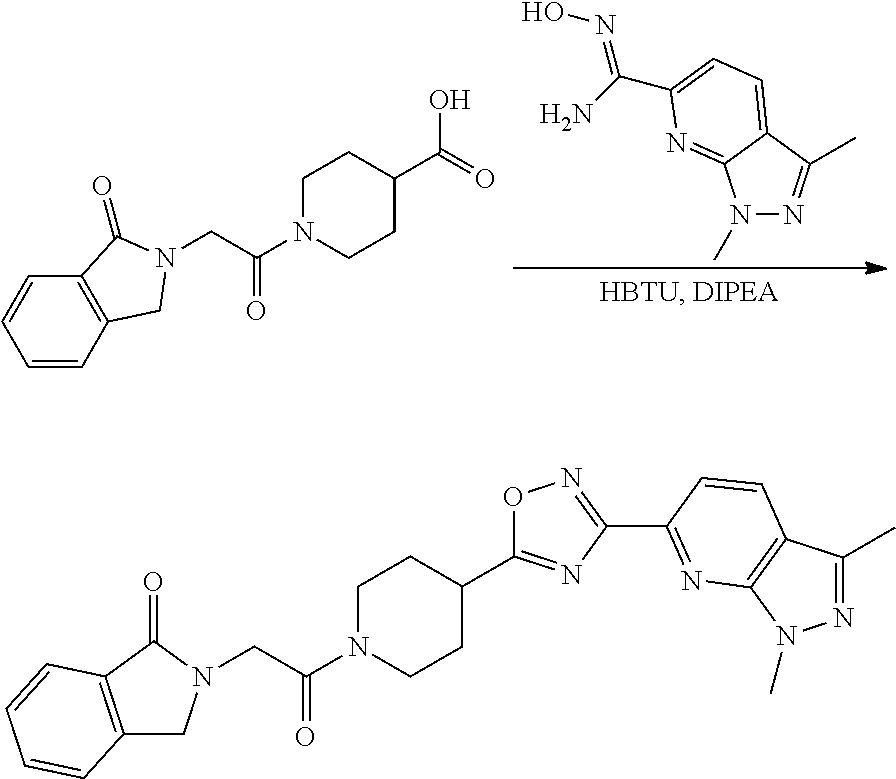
OC(C1CCN(C(CN2CC3=C(C=CC=C3)C2=O)=O)CC1)=O.N1(C)N=C(C)C2=CC=C(C(=NO)N)N=C12.C1(C2=NC3=C(C(C)=NN3C)C=C2)=NOC(C2CCN(C(CN3CC4=C(C3=O)C=CC=C4)=O)CC2)=N1
